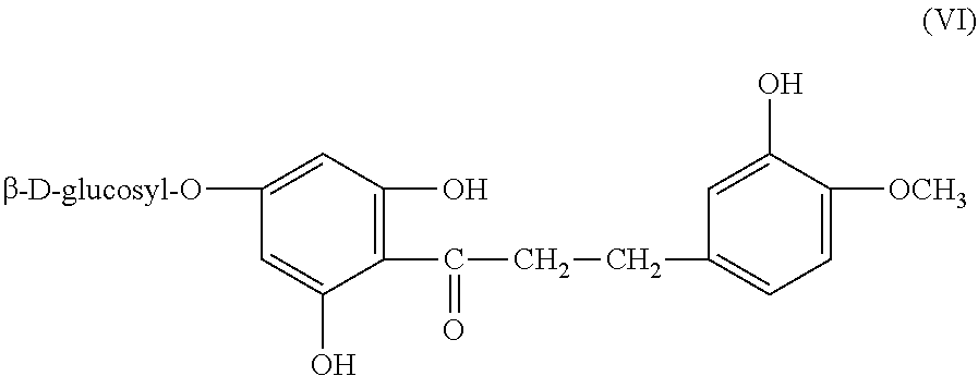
[b-D-glucosyl-O]C1=CC(O)=C(C(CCC2=CC=C([OCH3])C(O)=C2)=O)C(O)=C1
